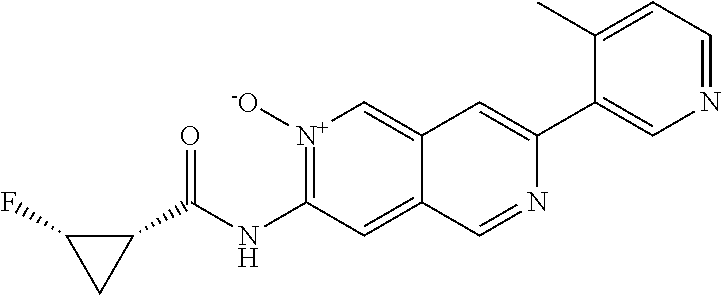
[N+]1([-O])=C(NC(C2C(F)C2)=O)C=C2C(=C1)C=C(C1=CN=CC=C1C)N=C2
